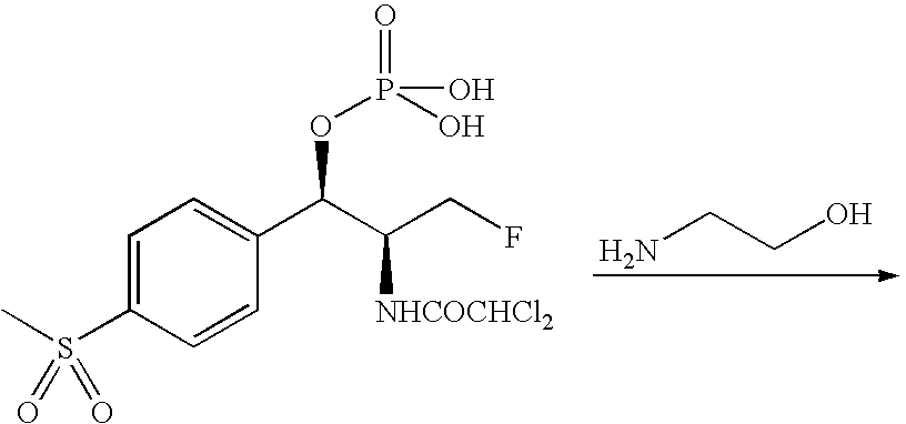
CS(C1=CC=C(C(C(CF)[NHCOCHCl2])OP(=O)(O)O)C=C1)(=O)=O.NCCO
